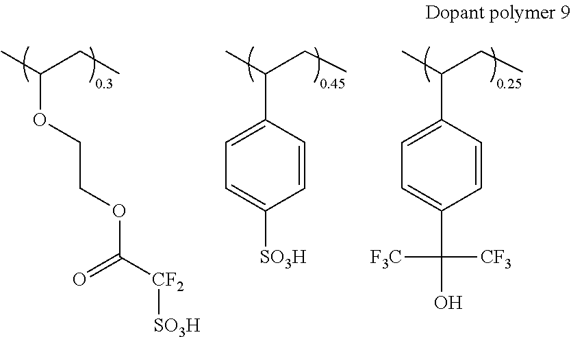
CC(CC)OCCOC(=O)[CF2][SO3H].CC(CC)C1=CC=C([SO3H])C=C1.CC(CC)C1=CC=C(C([F3C])([CF3])O)C=C1
